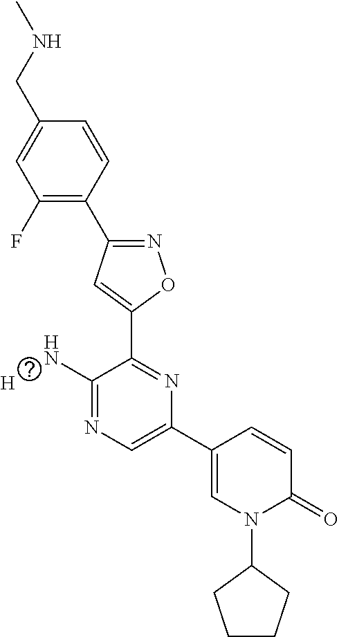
[H].C1(F)=C(C2=NOC(C3=NC(C4=CN(C5CCCC5)C(=O)C=C4)=CN=C3N)=C2)C=CC(CNC)=C1
